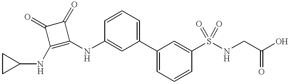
C1(NC2CC2)=C(NC2=CC(C3=CC=CC(S(NCC(O)=O)(=O)=O)=C3)=CC=C2)C(=O)C1=O
